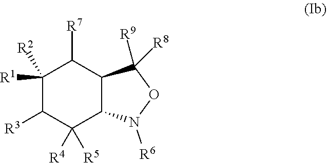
C1([R2])([R1])C([R3])C([R4])([R5])C2C(C1[R7])C([R8])([R9])ON2[R6]
